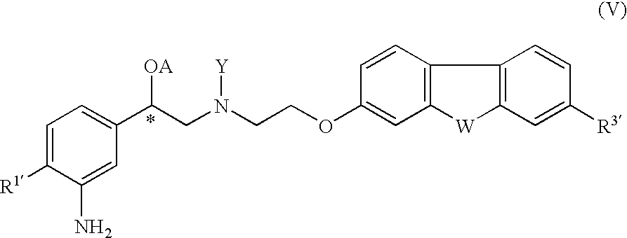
C1=C([R1])C(N)=CC(C(CN(CCOC2=CC3=C(C=C2)C2=C([W]3)C=C([R3])C=C2)[Y])[OA])=C1
